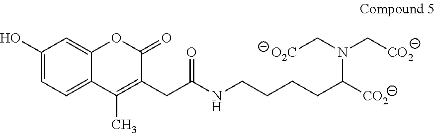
C1(O)=CC=C2C(=C1)OC(=O)C(CC(=O)NCCCCC(N(C[CO2])C[O2C])[CO2])=C2C
